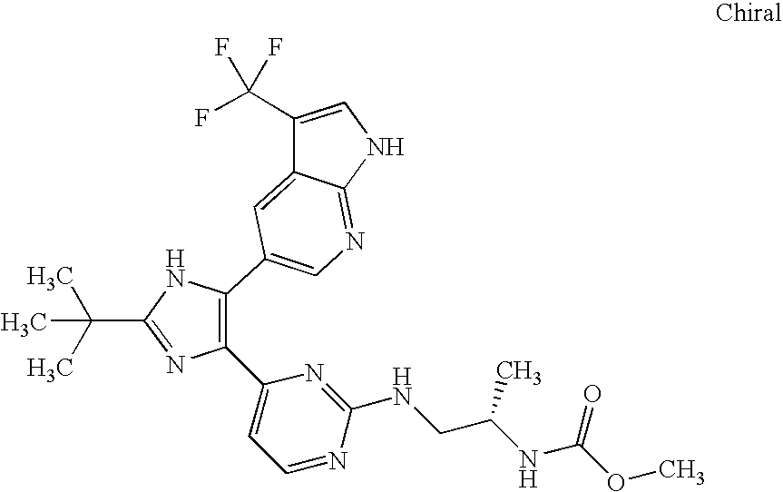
C1(C2=CC=NC(NCC(NC(=O)OC)C)=N2)=C(C2=CN=C3C(=C2)C(C(F)(F)F)=CN3)NC(C(C)(C)C)=N1
